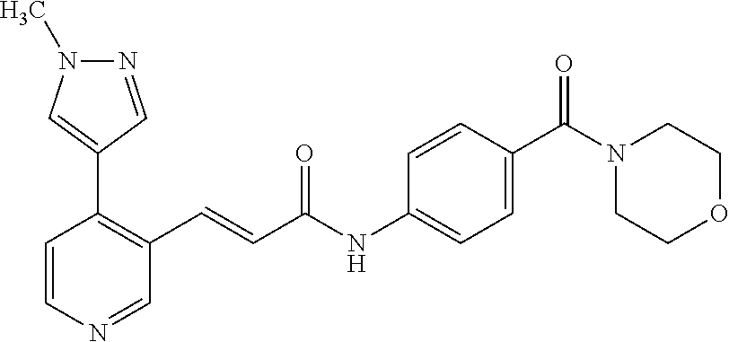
N1=CC(C2=C(C=CC(NC3=CC=C(C(N4CCOCC4)=O)C=C3)=O)C=NC=C2)=CN1C
